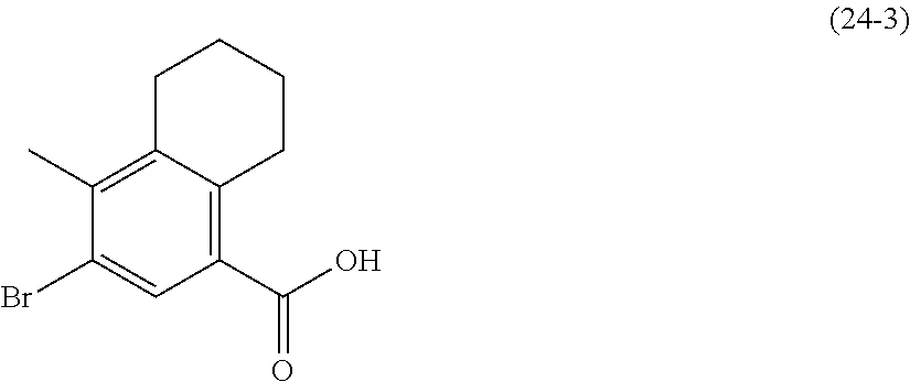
C1(C)=C2C(=C(C(O)=O)C=C1Br)CCCC2
